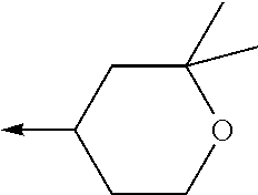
C1COC(C)(C)CC1->C
